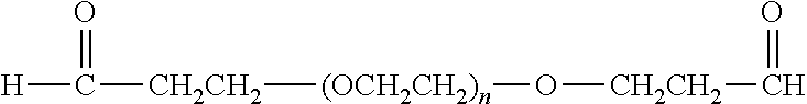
[CH2CH2]([(OCH2CH2)n]O[CH2CH2]C=O)C([H])=O
